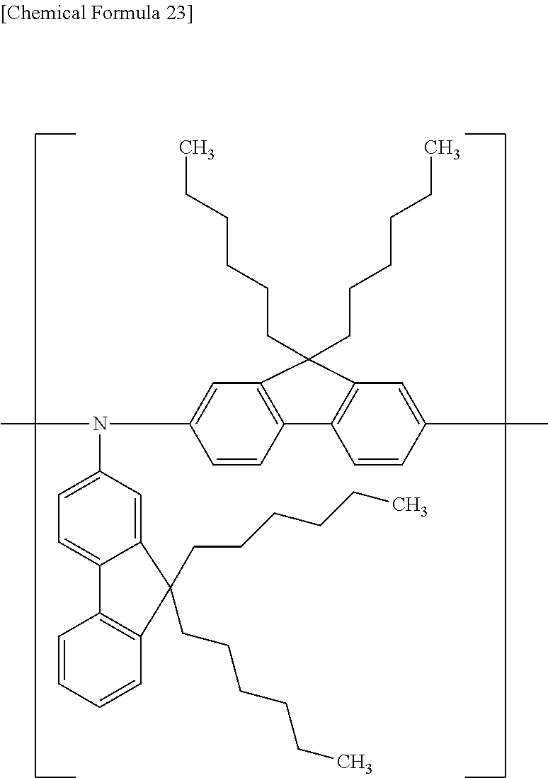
CN(C1=CC2=C(C=C1)C1=C(C=C(C)C=C1)C2(CCCCCC)CCCCCC)C1=CC=C2C(=C1)C(CCCCCC)(CCCCCC)C1=C2C=CC=C1
